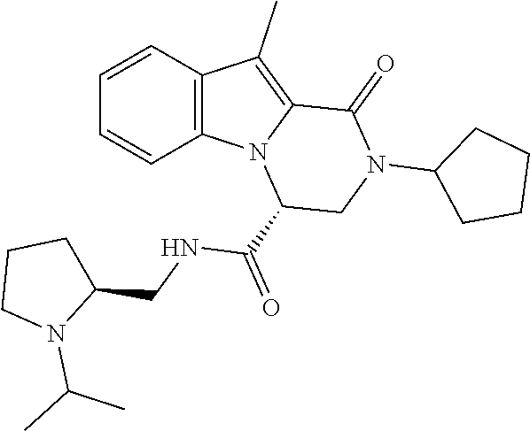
C1=CC2=C(C=C1)N1C(=C2C)C(=O)N(C2CCCC2)CC1C(=O)NCC1CCCN1C(C)C
